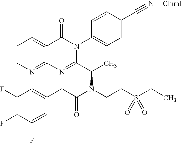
C12=NC=CC=C1C(=O)N(C1=CC=C(C#N)C=C1)C(C(C)N(CCS(CC)(=O)=O)C(CC1=CC(F)=C(F)C(F)=C1)=O)=N2
